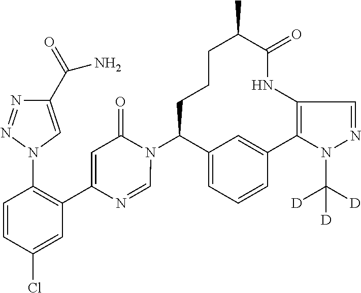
C12=CC=CC(=C1)C1=C(NC(=O)C(C)CCCC2N2C(=O)C=C(C3=C(N4C=C(C(=O)N)N=N4)C=CC(Cl)=C3)N=C2)C=NN1C([D])([D])[D]
